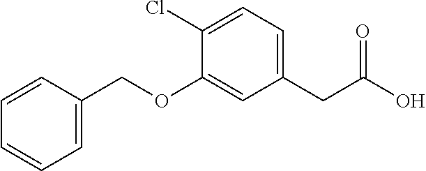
C1(CC(O)=O)=CC=C(Cl)C(OCC2=CC=CC=C2)=C1
